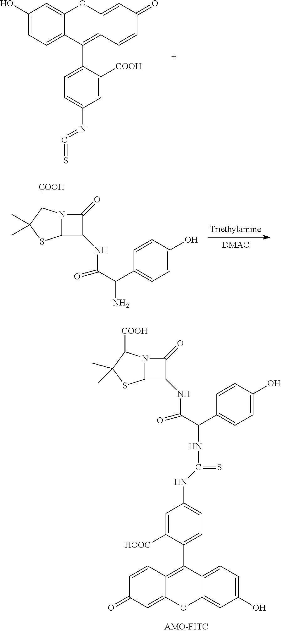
C(=NC1=CC=C(C2=C3C=CC(=O)C=C3OC3=CC(O)=CC=C32)C([COOH])=C1)=S.C1(=O)N2C([COOH])C(C)(C)SC2C1NC(=O)C(C1=CC=C(O)C=C1)N.C12=CC=C(O)C=C1OC1=CC(=O)C=CC1=C2C1=CC=C(NC(=S)NC(C(NC2C(=O)N3C([COOH])C(C)(C)SC32)=O)C2=CC=C(O)C=C2)C=C1[HOOC]
